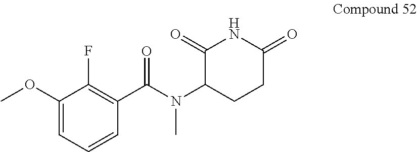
C1(OC)=CC=CC(C(N(C2CCC(=O)NC2=O)C)=O)=C1F
